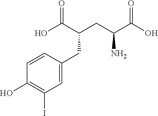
C(C(CC(N)C(O)=O)C(O)=O)C1=CC(I)=C(O)C=C1
